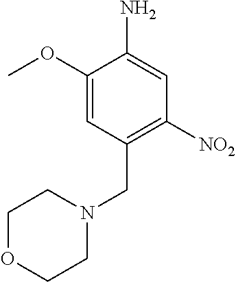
NC1=CC([NO2])=C(CN2CCOCC2)C=C1OC
